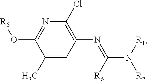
N1=C(O[R5])C(C)=CC(N=C(N([R1])[R2])[R6])=C1Cl
